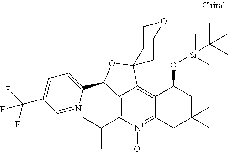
C12=C(C(C)C)[N+]([O-])=C3C(=C1C1(OC2C2=CC=C(C(F)(F)F)C=N2)CCOCC1)C(O[Si](C(C)(C)C)(C)C)CC(C)(C)C3
